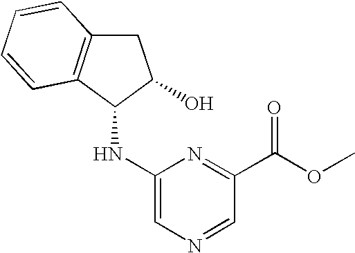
C1=NC=C(NC2C(O)CC3=C2C=CC=C3)N=C1C(OC)=O
